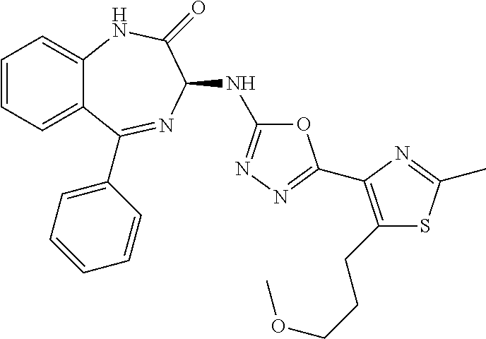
C1=CC=C2C(=C1)NC(=O)C(NC1=NN=C(C3=C(CCCOC)SC(C)=N3)O1)N=C2C1=CC=CC=C1
